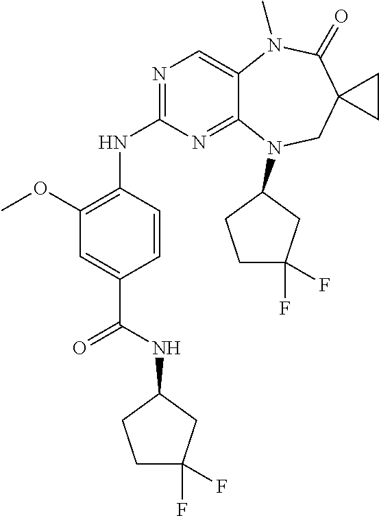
C1=CC(NC2=NC=C3C(=N2)N(C2CC(F)(F)CC2)CC2(C(=O)N3C)CC2)=C(OC)C=C1C(NC1CCC(F)(F)C1)=O
